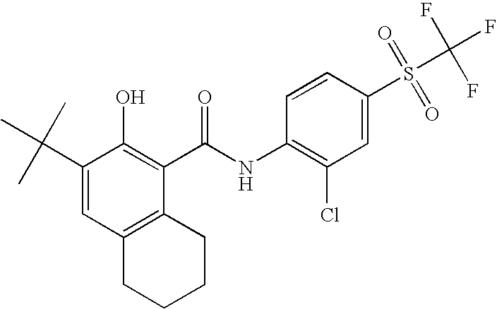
C1(C(C)(C)C)=CC2=C(C(C(NC3=C(Cl)C=C(S(C(F)(F)F)(=O)=O)C=C3)=O)=C1O)CCCC2
